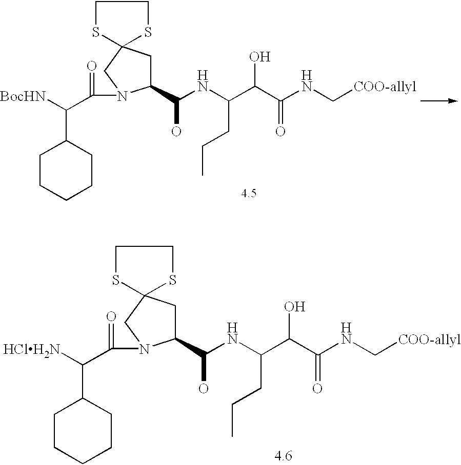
C1(C(NC(C(C(NC[COO-allyl])=O)O)CCC)O)CC2(CN1C(=O)C([HClH2N])C1CCCCC1)SCCS2.C1(C(NC(C(C(NC[COO-allyl])=O)O)CCC)O)CC2(CN1C(=O)C([BocHN])C1CCCCC1)SCCS2
